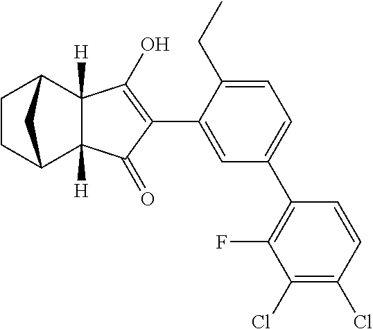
C1=C(C2=C(O)C3([H])C([H])(C2=O)C2CCC3C2)C(CC)=CC=C1C1=C(F)C(Cl)=C(Cl)C=C1
